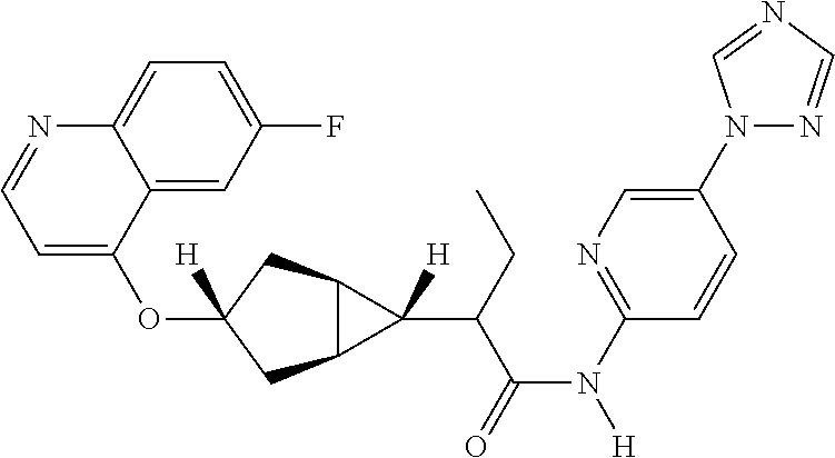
O(C1([H])CC2C(C1)C2(C(C(N([H])C1=NC=C(N2N=CN=C2)C=C1)=O)CC)[H])C1=CC=NC2=CC=C(F)C=C12
